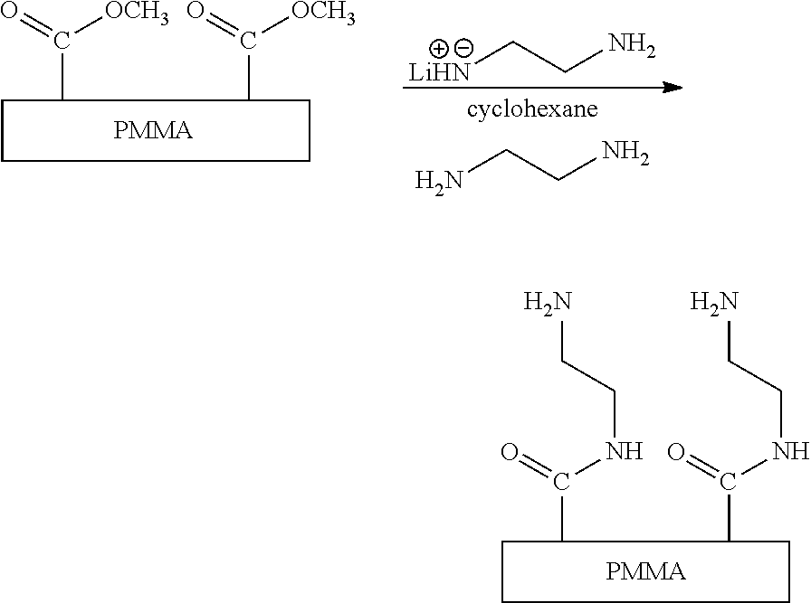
[LiHN]CCN.NCCN.C(C1CCCCCC(C(=O)[OCH3])C1)(=O)[OCH3].[PMMA].C(N)CNC(C1CCCCCC(C(=O)NCCN)C1)=O.[PMMA]
